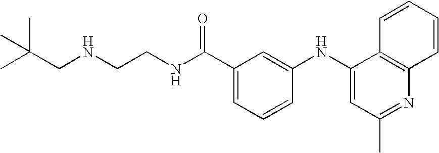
N(CCNC(C1=CC=CC(NC2=CC(C)=NC3=C2C=CC=C3)=C1)=O)CC(C)(C)C
